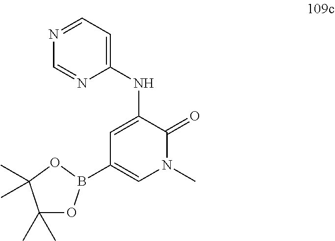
C1(NC2=CC(B3OC(C)(C)C(C)(C)O3)=CN(C)C2=O)=CC=NC=N1
